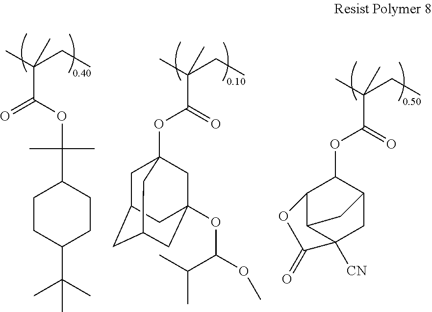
CC(CC)(C(OC1C2C3C([CN])(CC1C3)C(=O)O2)=O)C.CC(CC)(C(OC(C1CCC(C(C)(C)C)CC1)(C)C)=O)C.CC(CC)(C(OC12CC3CC(CC(OC(OC)C(C)C)(C1)C3)C2)=O)C
